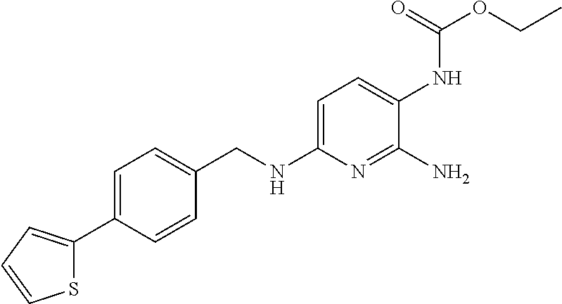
C1=C(C2=CC=CS2)C=CC(CNC2=CC=C(NC(OCC)=O)C(N)=N2)=C1
